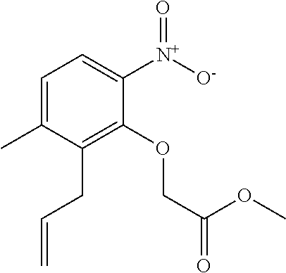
C1=C(C)C(CC=C)=C(OCC(=O)OC)C([N+]([O-])=O)=C1
